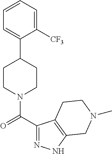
C1(C2CCN(C(C3=NNC4=C3CCN(C)C4)=O)CC2)=CC=CC=C1[CF3]
